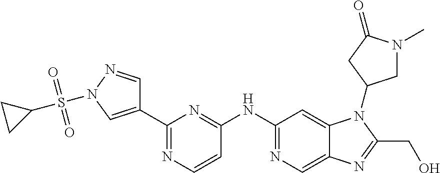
C1(C2=CN(S(C3CC3)(=O)=O)N=C2)=NC=CC(NC2=NC=C3C(=C2)N(C2CN(C)C(=O)C2)C(CO)=N3)=N1
